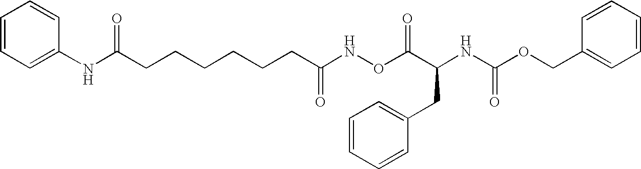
C1=CC=C(NC(CCCCCCC(NOC(C(NC(OCC2=CC=CC=C2)=O)CC2=CC=CC=C2)=O)=O)=O)C=C1
